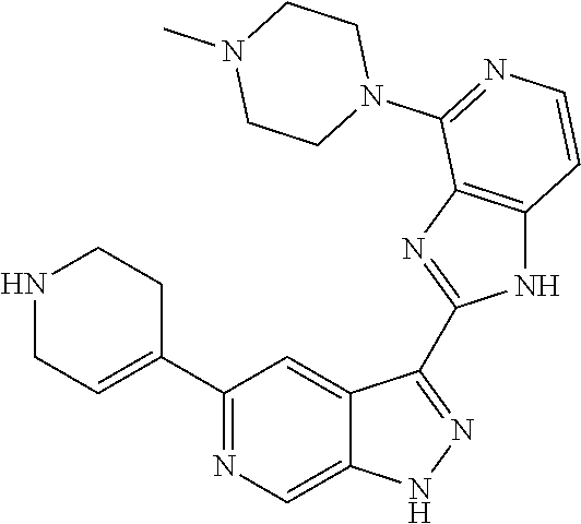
C1(C2=NC=C3C(=C2)C(C2=NC4=C(N2)C=CN=C4N2CCN(C)CC2)=NN3)=CCNCC1
